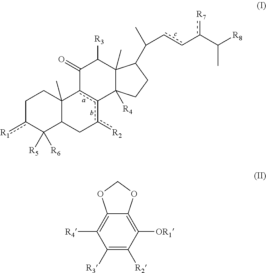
C1c([R1])C([R5])([R6])C2C(C)(C1)c1c(c([R2])C2)C2([R4])C(C)(C([R3])C1=O)C(C(C)cc-c(C([R8])C)[R7])CC2.C1([R3])=C([R2])C([OR1])=C2C(=C1[R4])OCO2
